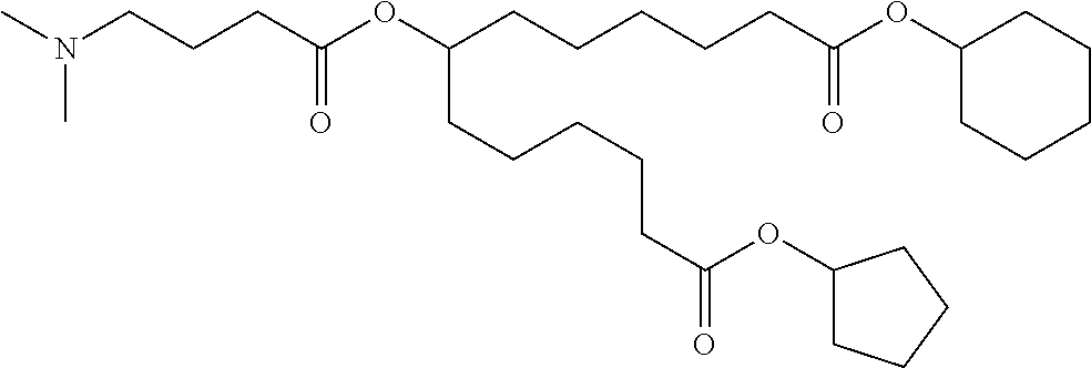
CN(CCCC(OC(CCCCCC(OC1CCCCC1)=O)CCCCCC(=O)OC1CCCC1)=O)C
